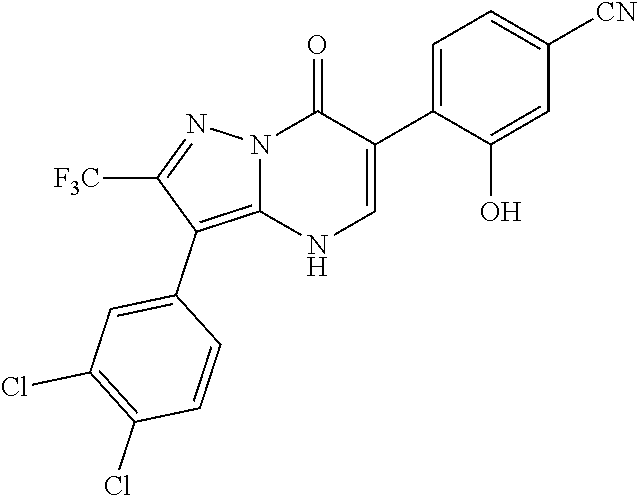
O=C1N2C(=C(C3=CC(Cl)=C(Cl)C=C3)C([F3C])=N2)NC=C1C1=CC=C([CN])C=C1O
